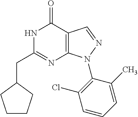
N1C(CC2CCCC2)=NC2=C(C1=O)C=NN2C1=C(Cl)C=CC=C1C
